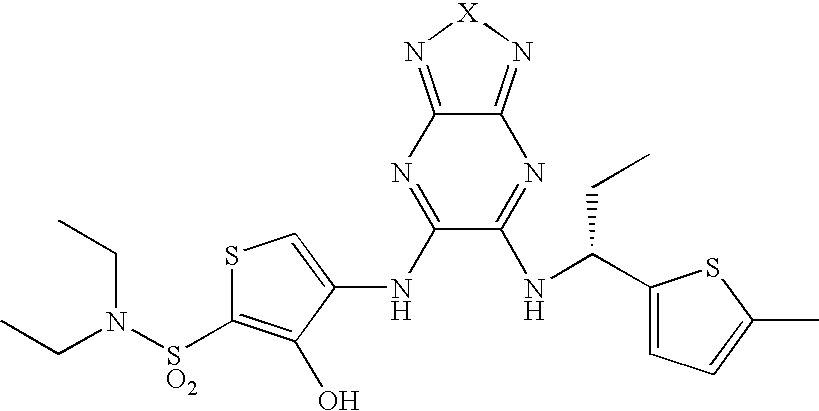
S1C([SO2]N(CC)CC)=C(O)C(NC2=NC3=N[X]N=C3N=C2NC(C2=CC=C(C)S2)CC)=C1
